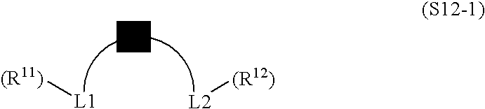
[(R11)][L1].[(R12)][L2]
